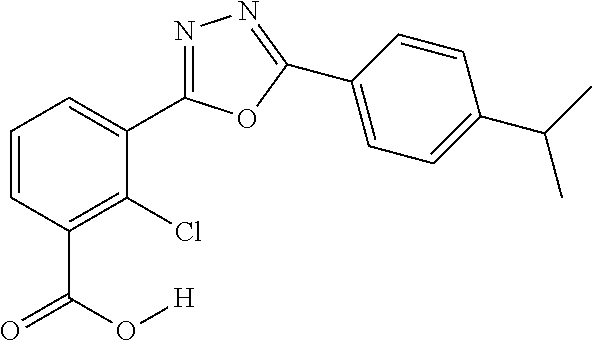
N1=C(C2=CC=CC(C(O[H])=O)=C2Cl)OC(C2=CC=C(C(C)C)C=C2)=N1
